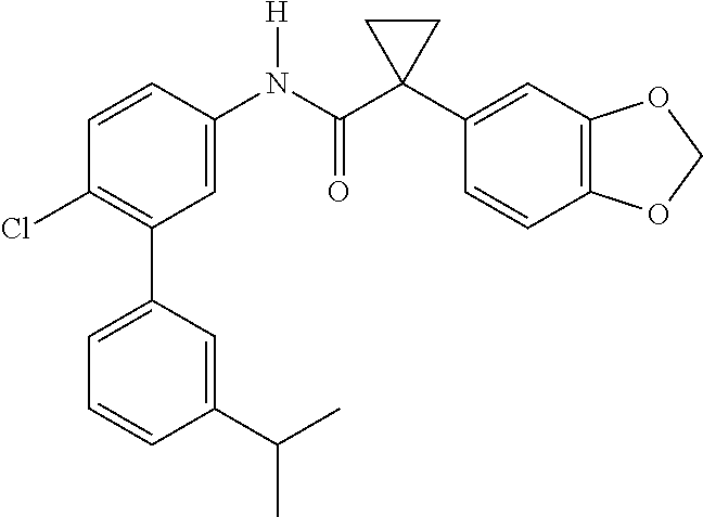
C1=C(N(C(C2(C3=CC4=C(C=C3)OCO4)CC2)=O)[H])C=CC(Cl)=C1C1=CC=CC(C(C)C)=C1
